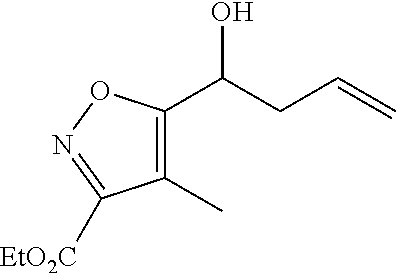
C1(C)=C(C(CC=C)O)ON=C1[EtO2C]
